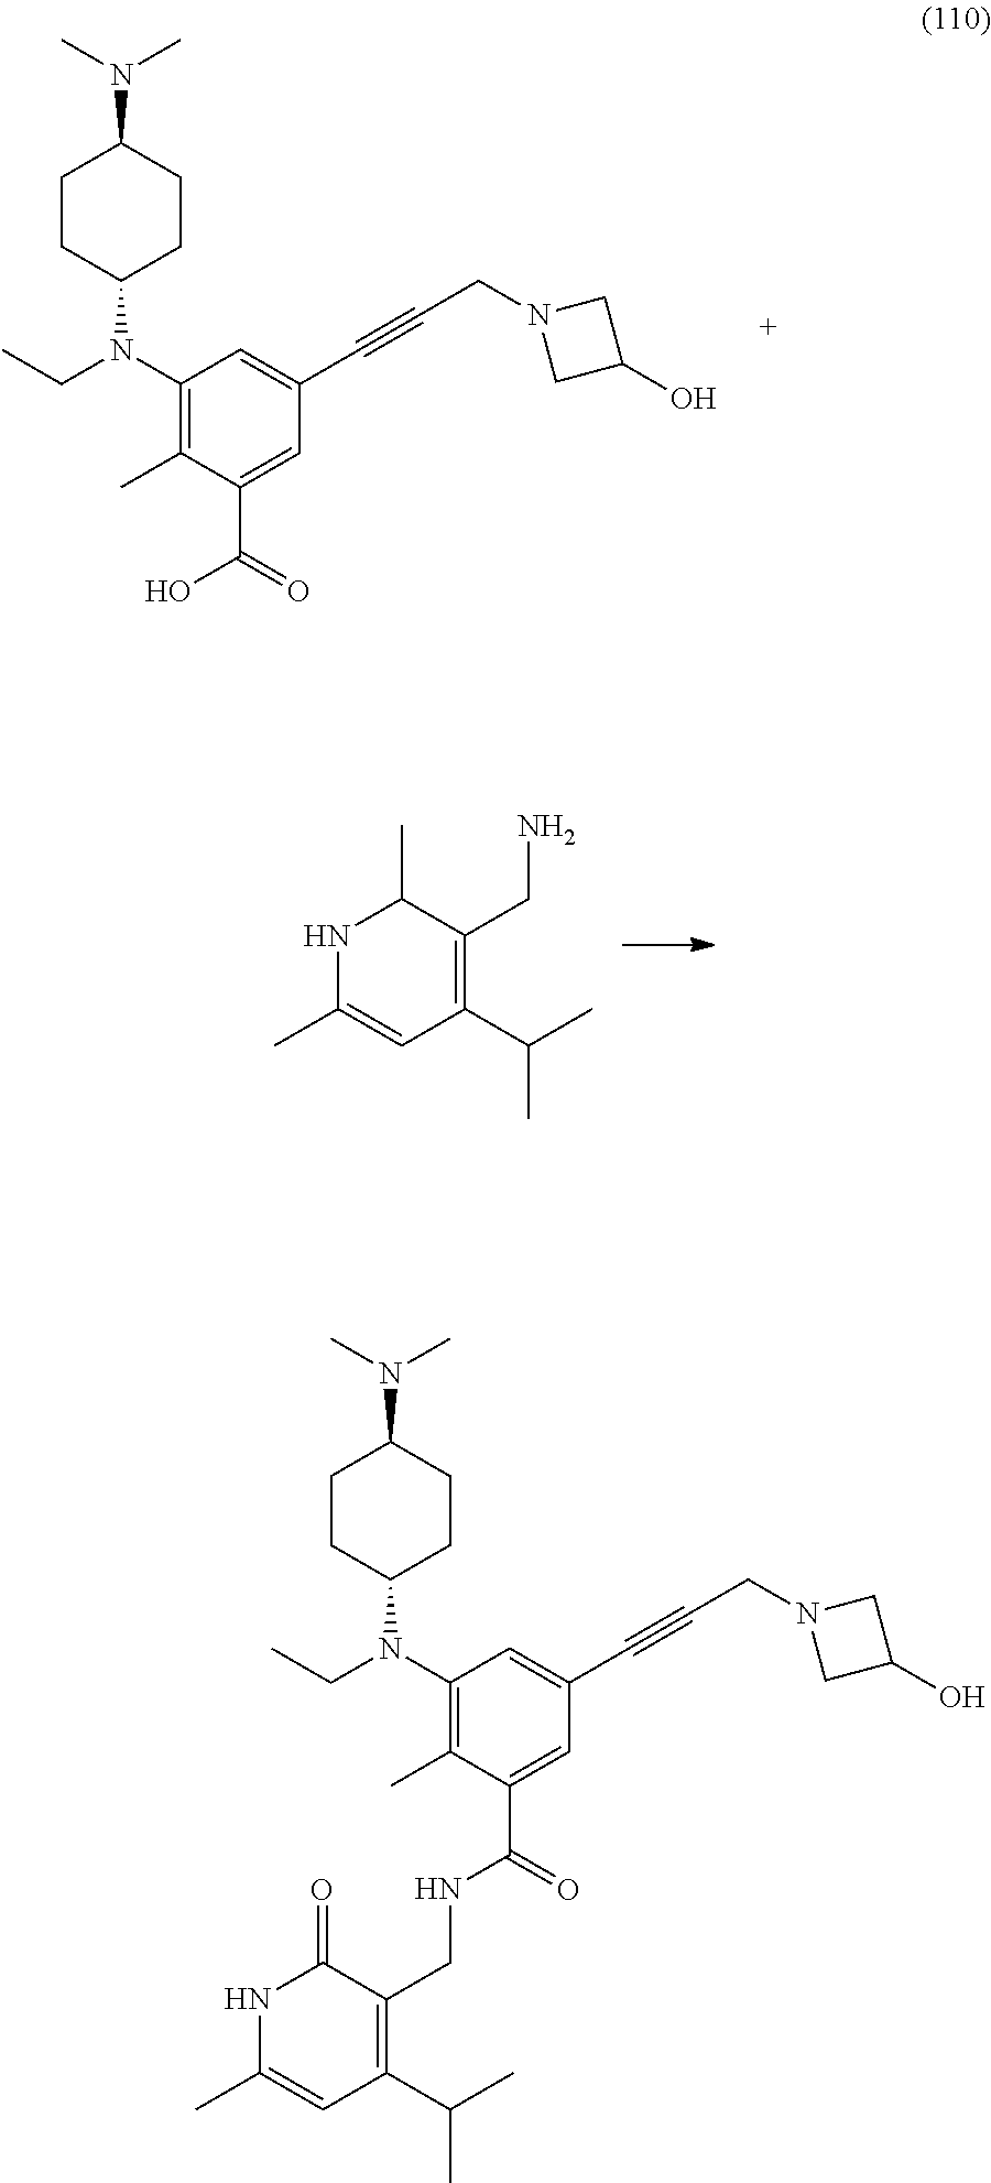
C1CC(N(C2=C(C)C(C(=O)O)=CC(C#CCN3CC(O)C3)=C2)CC)CCC1N(C)C.N1C(C)=CC(C(C)C)=C(CN)C1C.C1CC(N(C2=C(C)C(C(=O)NCC3=C(C(C)C)C=C(C)NC3=O)=CC(C#CCN3CC(O)C3)=C2)CC)CCC1N(C)C
